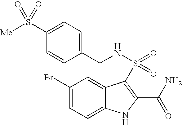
C1(Br)=CC=C2C(=C1)C(S(=O)(=O)NCC1=CC=C(S([Me])(=O)=O)C=C1)=C(C(N)=O)N2
